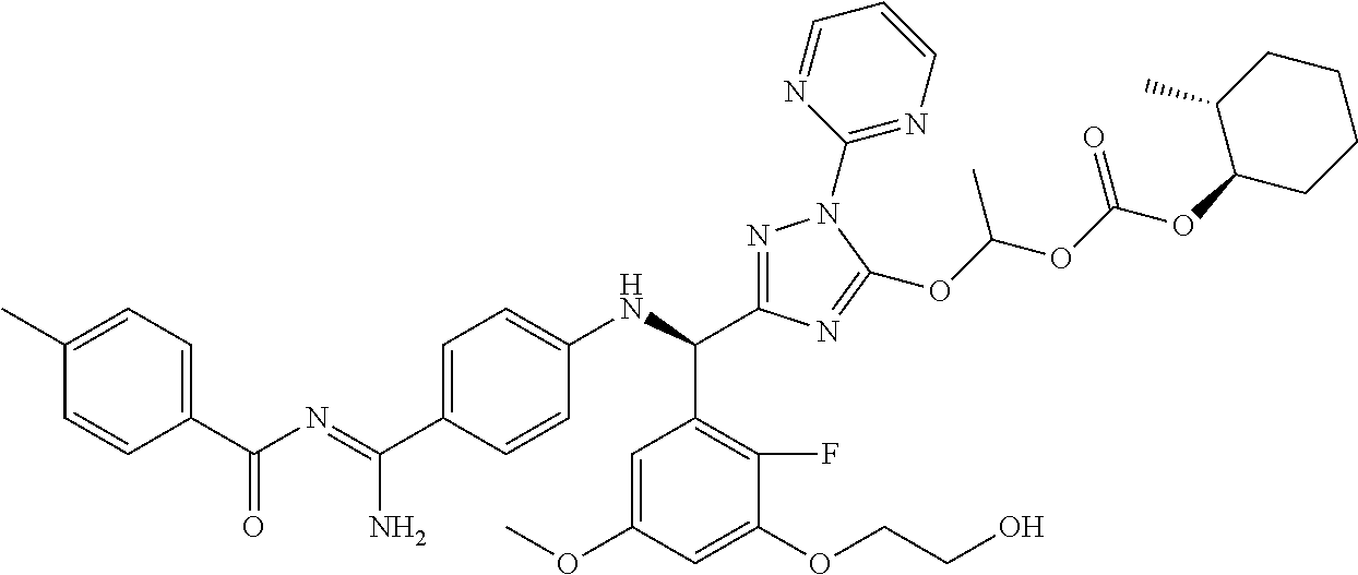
C1=C(C(=NC(=O)C2=CC=C(C)C=C2)N)C=CC(NC(C2=C(F)C(OCCO)=CC(OC)=C2)C2=NN(C3=NC=CC=N3)C(OC(OC(OC3CCCCC3C)=O)C)=N2)=C1
